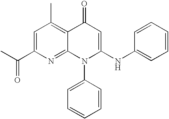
C1=CC=CC(NC2=CC(=O)C3=C(C)C=C(C(C)=O)N=C3N2C2=CC=CC=C2)=C1
